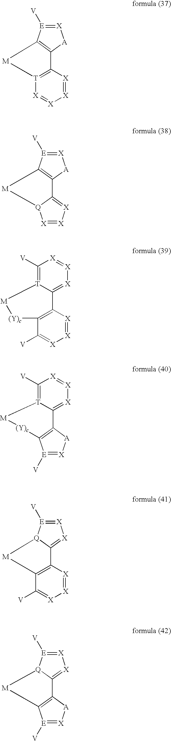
C12=C([E]([V])=[X][A]1)[M][T]1=C2[X]=[X][X]=[X]1.C12=C([E]([V])=[X][A]1)[M][Q]1C2=[X][X]=[X]1.C1([V])=[T]2C(=[X][X]=[X]1)C1=C(C([V])=[X][X]=[X]1)[(Y)c][M]2.C1([V])=[T]2C(=[X][X]=[X]1)C1=C([E]([V])=[X][A]1)[(Y)c][M]2.C12=[X][X]=[E]([V])[Q]1[M]C1=C2[X]=[X][X]=C1[V].C12=C([E]([V])=[X][A]1)[M][Q]1C2=[X][X]=[E]1[V]
